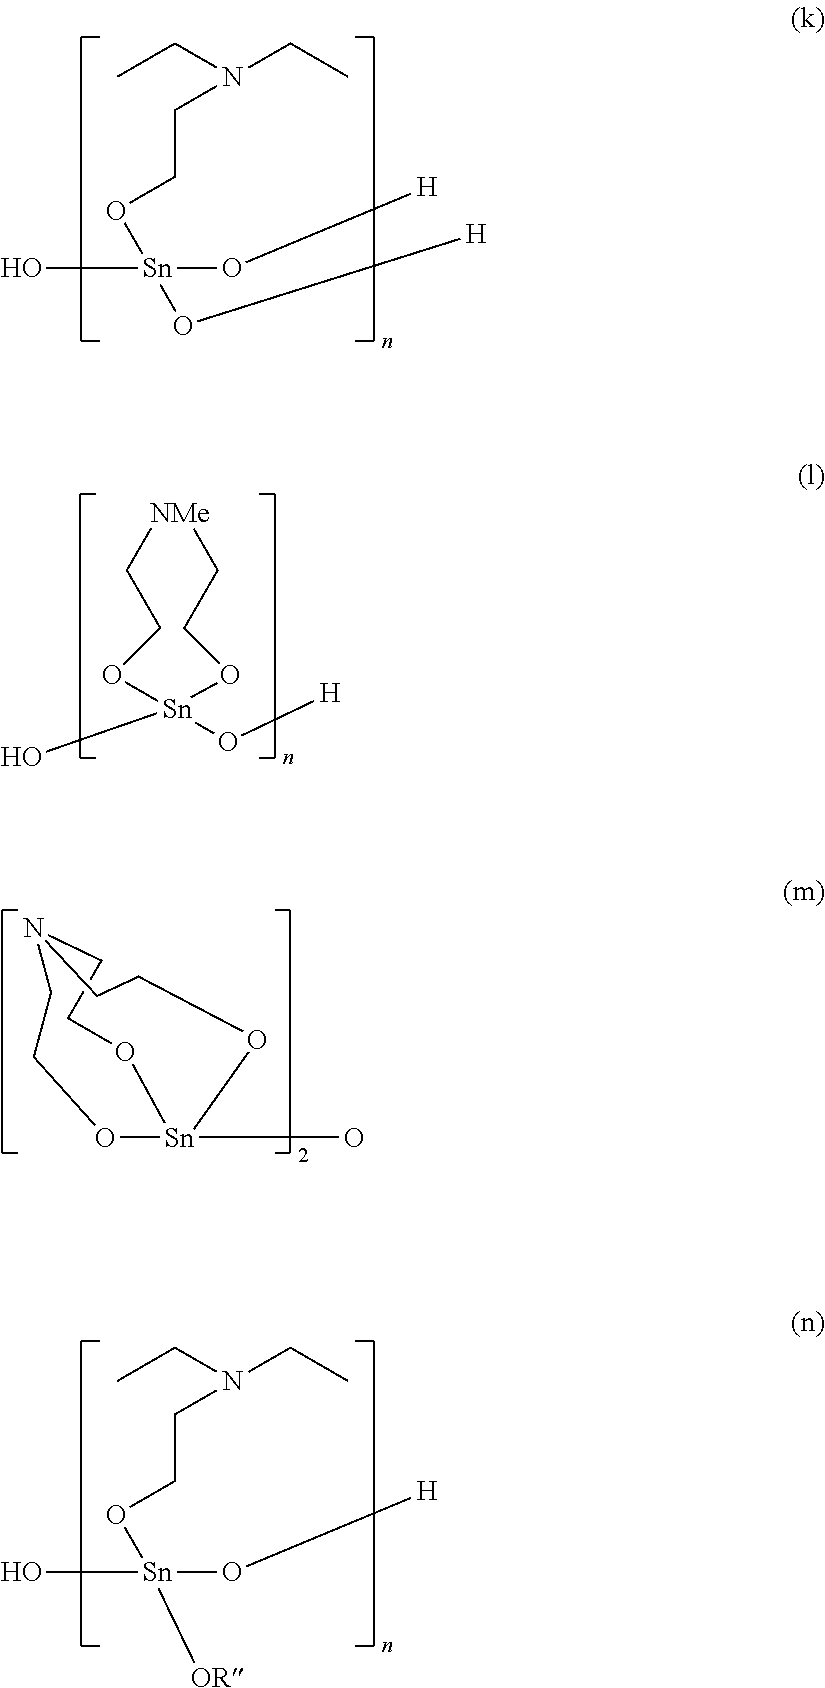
CCN(CC)CCO[Sn](O[H])(O)O[H].[NMe]1CCO[Sn](O)(O[H])OCC1.O1[Sn]2(O)OCCN(CC1)CCO2.CCN(CC)CCO[Sn]([OR])(O)O[H]
